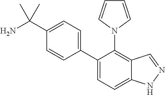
C1(C2=CC=C3C(=C2N2C=CC=C2)C=NN3)=CC=C(C(N)(C)C)C=C1
